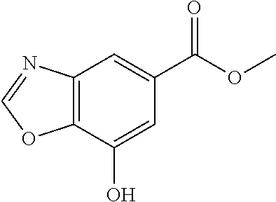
C12=C(C(O)=CC(C(OC)=O)=C1)OC=N2
